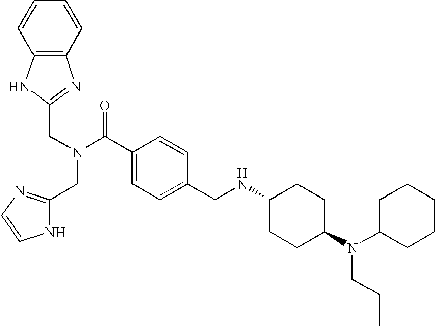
C(C1=NC2=C(N1)C=CC=C2)N(CC1=NC=CN1)C(C1=CC=C(CNC2CCC(N(C3CCCCC3)CCC)CC2)C=C1)=O
